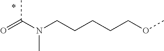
C(C)(N(CCCCCOC)C)=O
